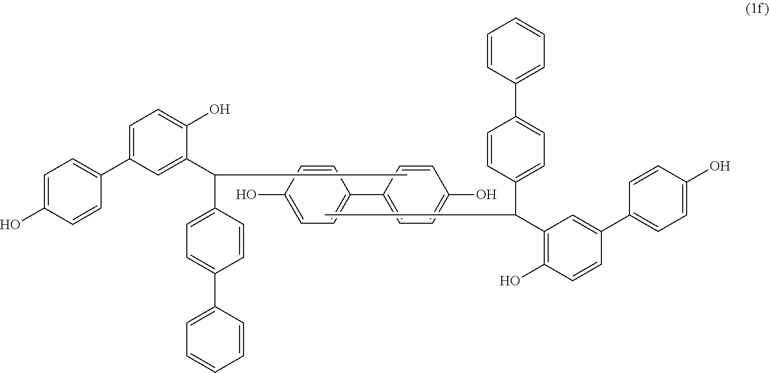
C1=C(O)C=CC(C2=CC=C(O)C(C(C3=CC=C(C4=CC=CC=C4)C=C3)C)=C2)=C1.C1(O)=CC=C(C2=CC=C(O)C=C2)C=C1.CC(C1=C(O)C=CC(C2=CC=C(O)C=C2)=C1)C1=CC=C(C2=CC=CC=C2)C=C1
